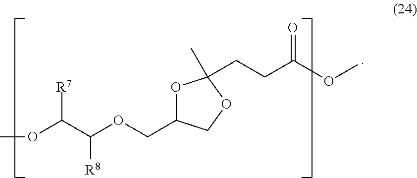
COC(C(OCC1OC(C)(CCC(=O)OC)OC1)[R8])[R7]
